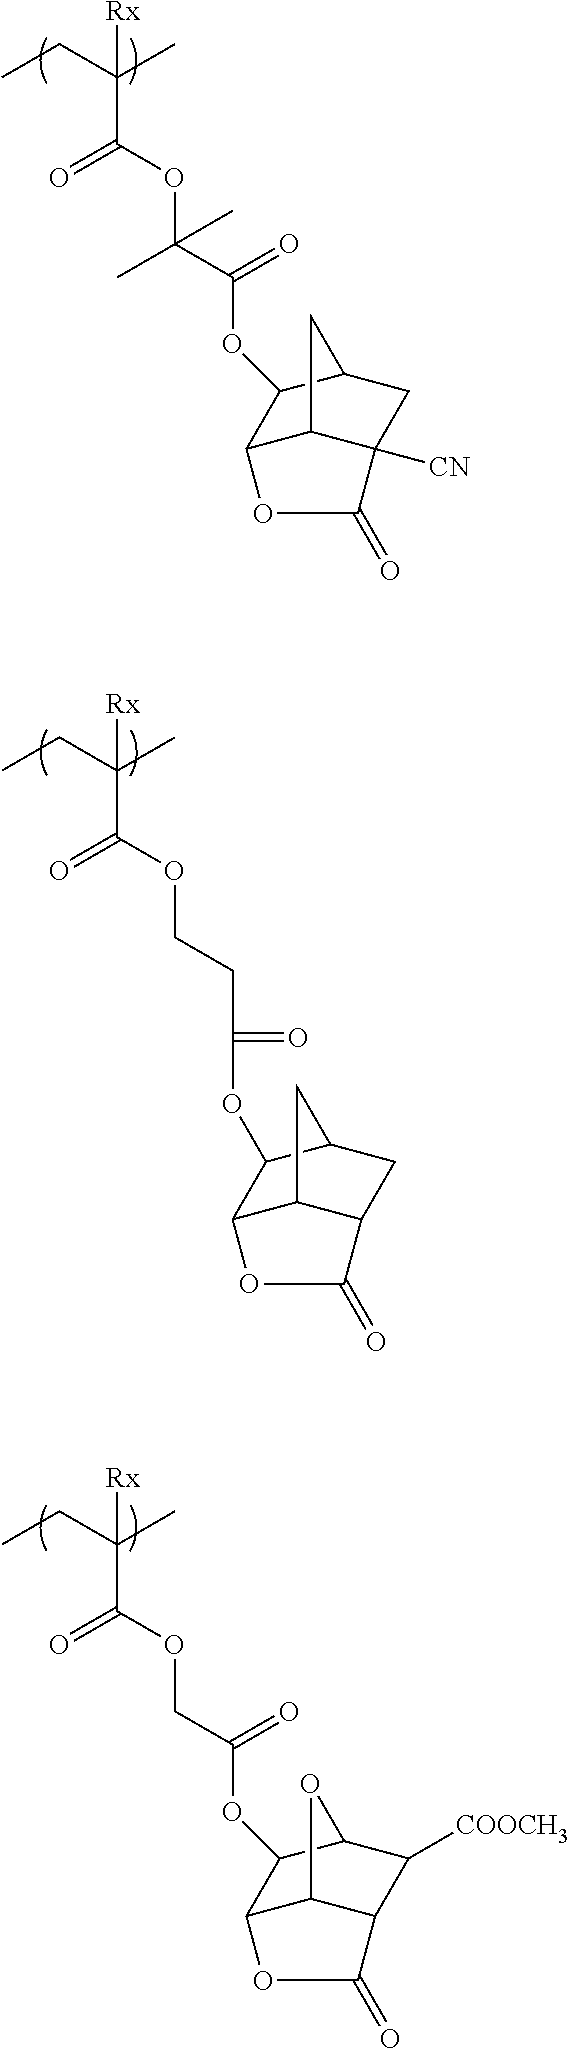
CCC(C)([Rx])C(=O)OC(C(=O)OC1C2C3C([CN])(CC1C3)C(=O)O2)(C)C.CCC(C)([Rx])C(=O)OCCC(OC1C2C3C(CC1C3)C(=O)O2)=O.CCC(C)([Rx])C(=O)OCC(=O)OC1C2C3C(C([COOCH3])C1O3)C(=O)O2
